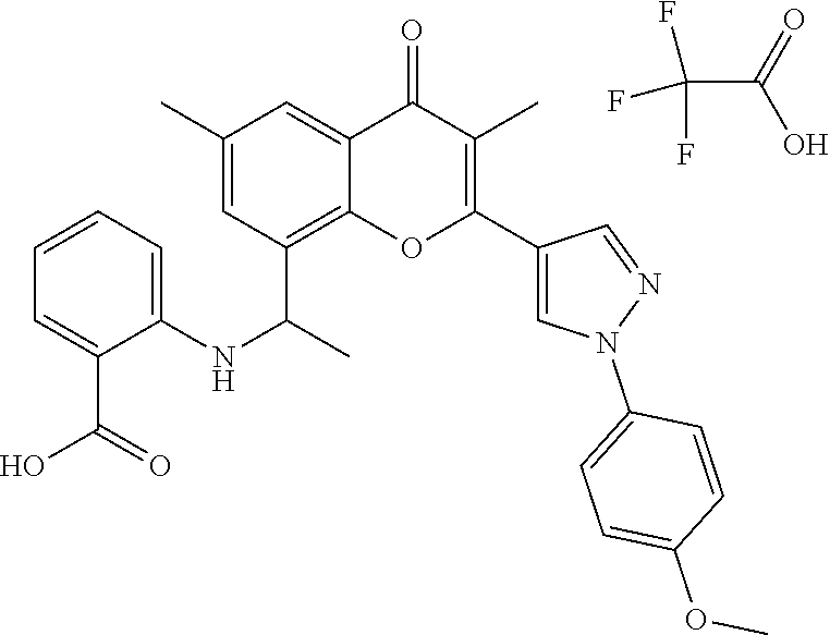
FC(F)(F)C(=O)O.C12=C(C(C)NC3=CC=CC=C3C(O)=O)C=C(C)C=C1C(=O)C(C)=C(C1=CN(C3=CC=C(OC)C=C3)N=C1)O2
